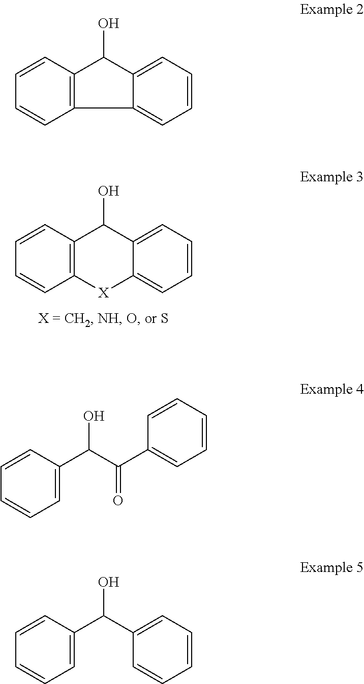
C1=CC=C2C(=C1)[X]C1=C(C2O)C=CC=C1.C1=CC=C2C(=C1)C1=C(C2O)C=CC=C1.C(C(C1=CC=CC=C1)O)(C1=CC=CC=C1)=O.C1=CC=C(C(C2=CC=CC=C2)O)C=C1
